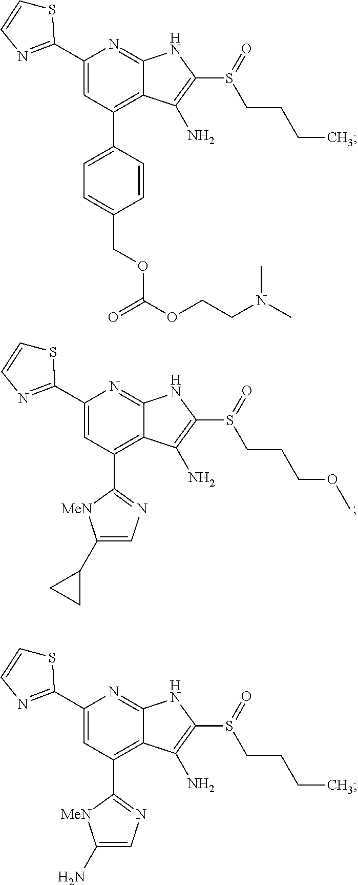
C1(C2=NC=CS2)=CC(C2=NC=C(C3CC3)[MeN]2)=C2C(=N1)NC(S(=O)CCCOC)=C2N.C1(C2=NC=CS2)=CC(C2=NC=C(N)[MeN]2)=C2C(=N1)NC(S(=O)CCCC)=C2N.C1(C2=NC=CS2)=CC(C2=CC=C(COC(OCCN(C)C)=O)C=C2)=C2C(=N1)NC(S(=O)CCCC)=C2N
